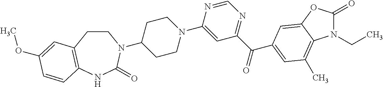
C1CC2=C(NC(=O)N1C1CCN(C3=CC(C(=O)C4=CC(C)=C5N(CC)C(=O)OC5=C4)=NC=N3)CC1)C=CC(OC)=C2
